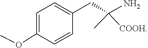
C1=C(CC(N)(C)[COOH])C=CC(OC)=C1
